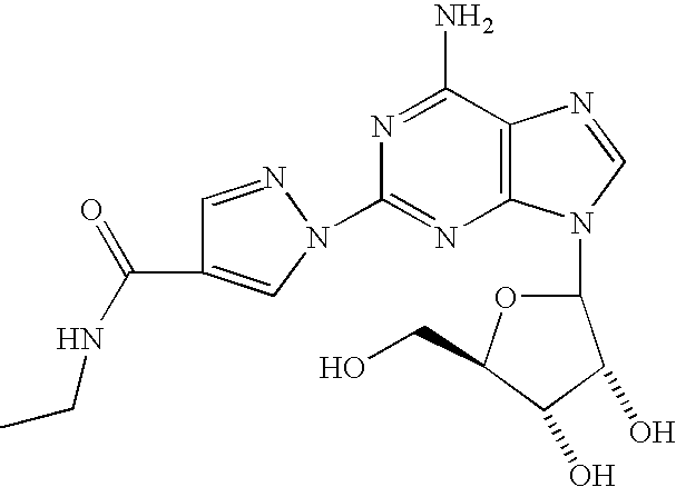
C12=C(C(N)=NC(N3C=C(C(NCC)=O)C=N3)=N1)N=CN2C1OC(CO)C(O)C1O
